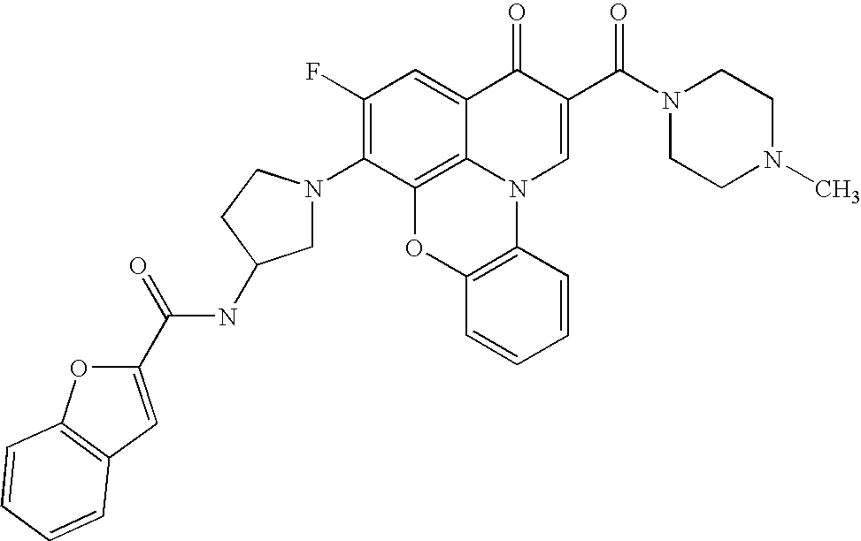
C1(F)=C(N2CC(NC(=O)C3=CC4=C(O3)C=CC=C4)CC2)C2=C3C(=C1)C(=O)C(C(N1CCN(C)CC1)=O)=CN3C1=C(O2)C=CC=C1
